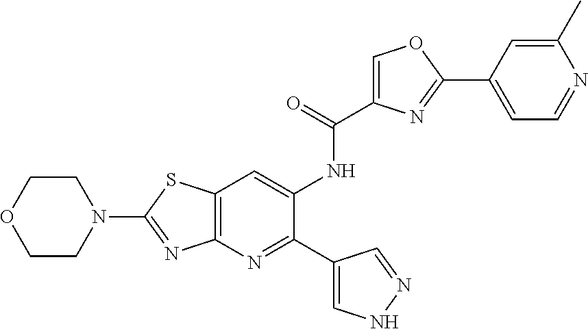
N1(C2=NC3=C(S2)C=C(NC(=O)C2=COC(C4=CC=NC(C)=C4)=N2)C(C2=CNN=C2)=N3)CCOCC1
